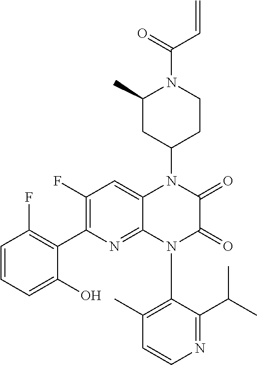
C1=CN=C(C(C)C)C(N2C(=O)C(=O)N(C3CC(C)N(C(C=C)=O)CC3)C3=CC(F)=C(C4=C(F)C=CC=C4O)N=C23)=C1C
